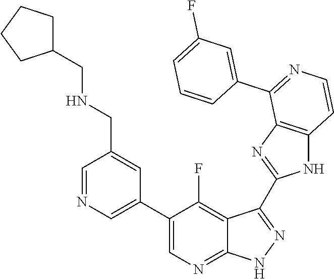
C1=NC=C(C2=CN=C3C(=C2F)C(C2=NC4=C(N2)C=CN=C4C2=CC(F)=CC=C2)=NN3)C=C1CNCC1CCCC1
